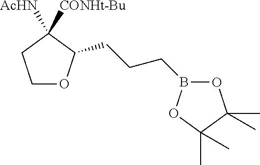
C1OC(CCCB2OC(C)(C)C(C)(C)O2)C([AcHN])([CONHt-Bu])C1
